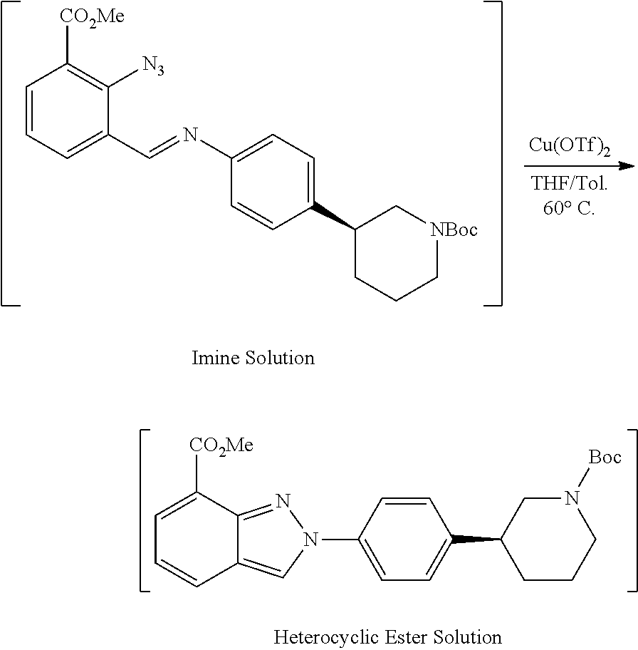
C1=CC=C(C=NC2=CC=C(C3CCC[NBoc]C3)C=C2)C([N3])=C1[CO2Me].[Cu(OTf)2].C1=C([CO2Me])C2=NN(C3=CC=C(C4CCCN([Boc])C4)C=C3)C=C2C=C1
